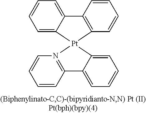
C1=C2C(=CC=C1)C1=C(C=CC=C1)[Pt]21C2=CC=CC=C2C2=N1C=CC=C2
